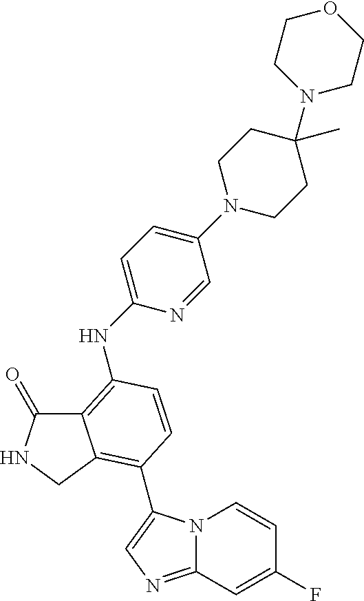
C12=C(NC3=CC=C(N4CCC(C)(N5CCOCC5)CC4)C=N3)C=CC(C3=CN=C4N3C=CC(F)=C4)=C1CNC2=O
